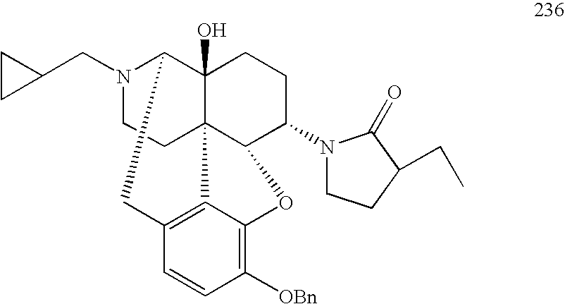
N1(CC2CC2)CCC23C4(O)C1CC1=C2C(=C([OBn])C=C1)OC3C(N1CCC(CC)C1=O)CC4
